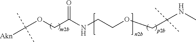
C(OCC(NCCOCC(NC)(C)C)=O)([Akn])(C)C
